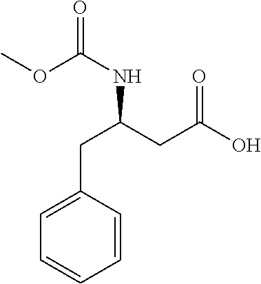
C1=CC(CC(CC(O)=O)NC(=O)OC)=CC=C1
